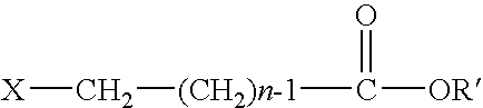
[X]C[(CH2)n-1]C([OR])=O
